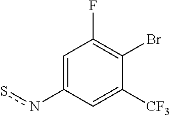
C1=C(ns)C=C([CF3])C(Br)=C1F
